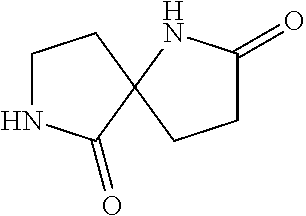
C1NC(=O)C2(C1)NC(=O)CC2
